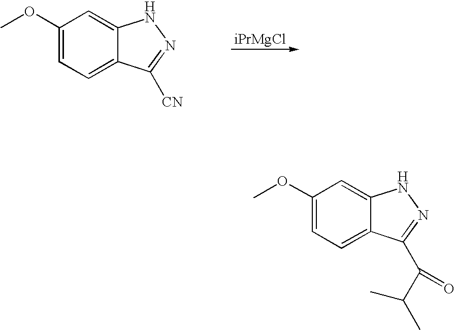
C1(OC)=CC=C2C(=C1)NN=C2[CN].C1(OC)=CC=C2C(=C1)NN=C2C(C(C)C)=O
